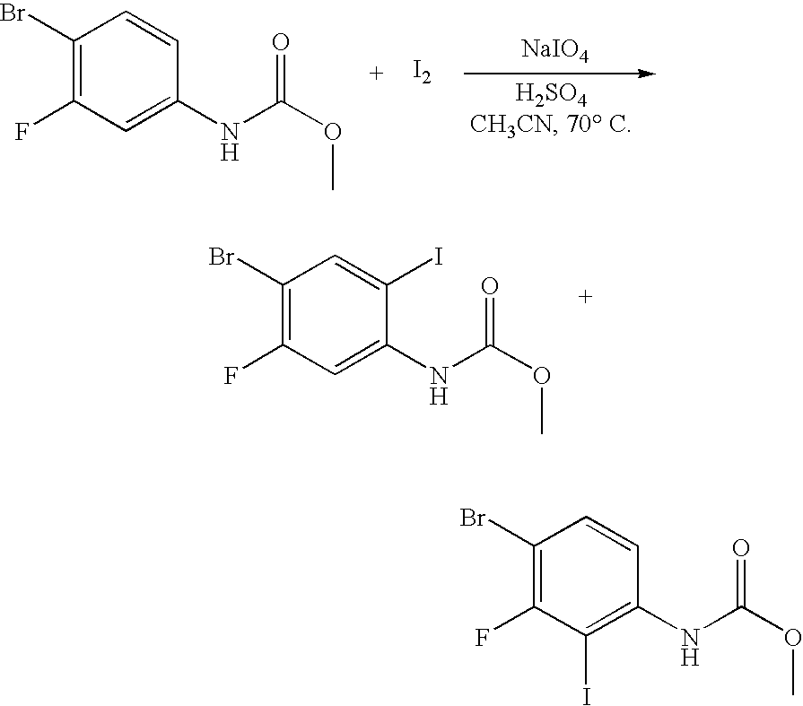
C1(Br)=C(F)C=C(NC(OC)=O)C(I)=C1.C1(Br)=C(F)C=C(NC(OC)=O)C=C1.[I2].[NaIO4].C1(Br)=C(F)C(I)=C(NC(OC)=O)C=C1
